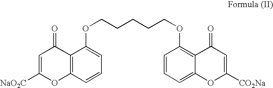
C1=CC2=C(C(OCCCCCOC3=C4C(=CC=C3)OC([CO2Na])=CC4=O)=C1)C(=O)C=C([NaO2C])O2
